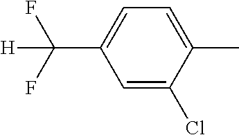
C1=C(Cl)C(C)=CC=C1C(F)(F)[H]
